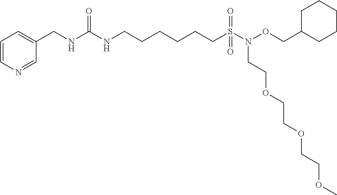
C1=NC=CC=C1CNC(NCCCCCCS(=O)(N(OCC1CCCCC1)CCOCCOCCOC)=O)=O
